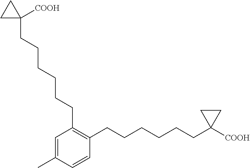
C1(C)=CC(CCCCCCC2([COOH])CC2)=C(CCCCCCC2([COOH])CC2)C=C1
